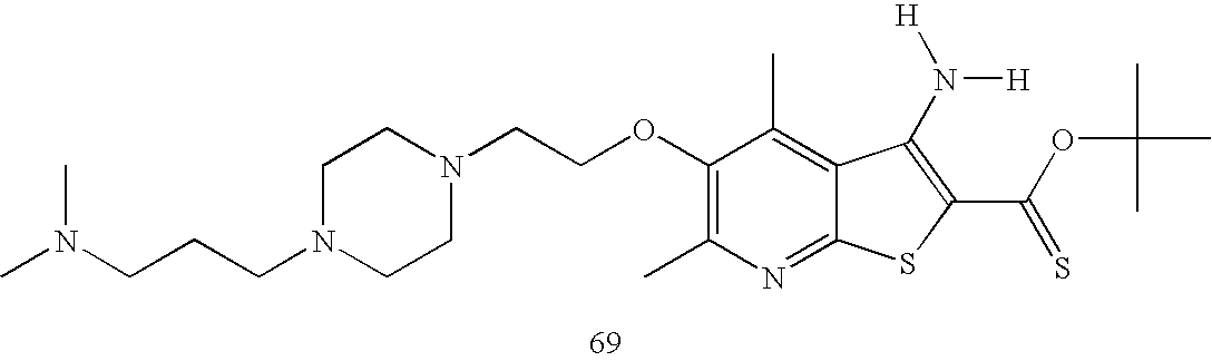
C1(OCCN2CCN(CCCN(C)C)CC2)=C(C)N=C2C(=C1C)C(N([H])[H])=C(C(OC(C)(C)C)=S)S2
